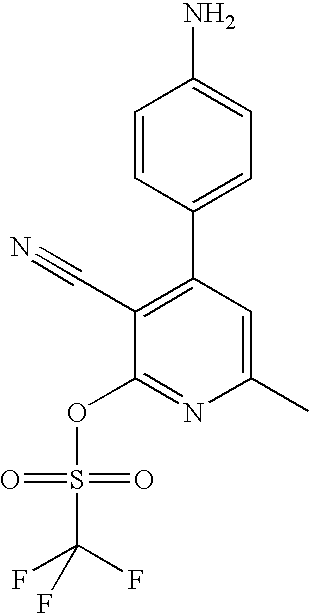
NC1=CC=C(C2=C(C#N)C(OS(C(F)(F)F)(=O)=O)=NC(C)=C2)C=C1
